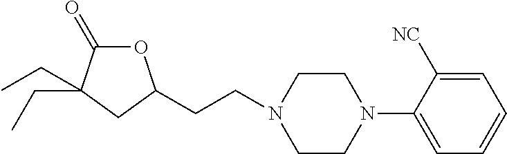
O1C(=O)C(CC)(CC)CC1CCN1CCN(C2=CC=CC=C2[NC])CC1
